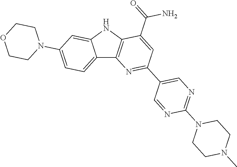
C12=CC=C(N3CCOCC3)C=C1NC1=C2N=C(C2=CN=C(N3CCN(C)CC3)N=C2)C=C1C(=O)N
